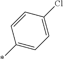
*C1=CC=C(Cl)C=C1
